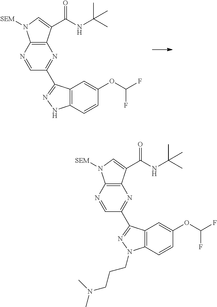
C1=NC2=C(N=C1C1=NNC3=C1C=C(OC(F)F)C=C3)C(C(NC(C)(C)C)=O)=CN2[SEM].C1=NC2=C(N=C1C1=NN(CCCN(C)C)C3=C1C=C(OC(F)F)C=C3)C(C(NC(C)(C)C)=O)=CN2[SEM]
